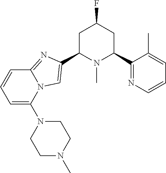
C1C(C2=CN3C(=N2)C=CC=C3N2CCN(C)CC2)N(C)C(C2=NC=CC=C2C)CC1F
